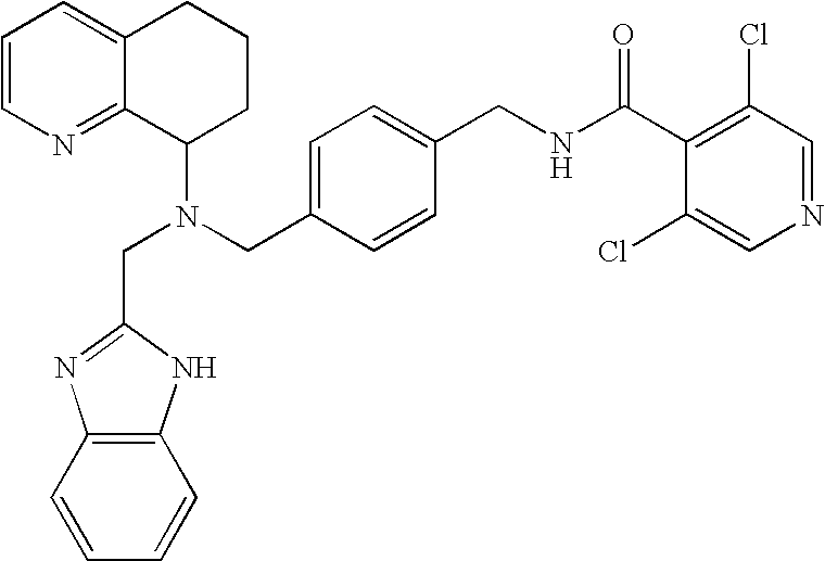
N(CC1=CC=C(CNC(C2=C(Cl)C=NC=C2Cl)=O)C=C1)(C1CCCC2=CC=CN=C12)CC1=NC2=C(C=CC=C2)N1
